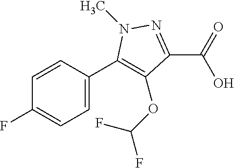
C1=CC(C2=C(OC(F)F)C(C(O)=O)=NN2C)=CC=C1F
